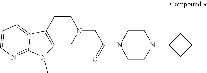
C12=C(CCN(CC(N3CCN(C4CCC4)CC3)=O)C1)C1=CC=CN=C1N2C
